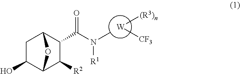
C1(O)C2C([R2])C(C(N(C)[R1])=O)C(C1)O2.[(R3)n][W][CF3]
